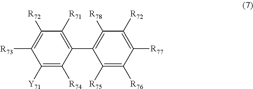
C1(C2=C([R78])C([R72])=C([R77])C([R76])=C2[R75])=C([R71])C([R72])=C([R73])C([Y71])=C1[R74]
